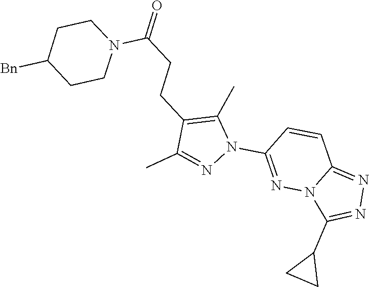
N1(C(=O)CCC2=C(C)N(C3=NN4C(=NN=C4C4CC4)C=C3)N=C2C)CCC([Bn])CC1
